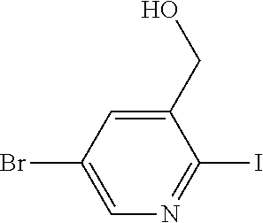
C1=C(CO)C(I)=NC=C1Br
